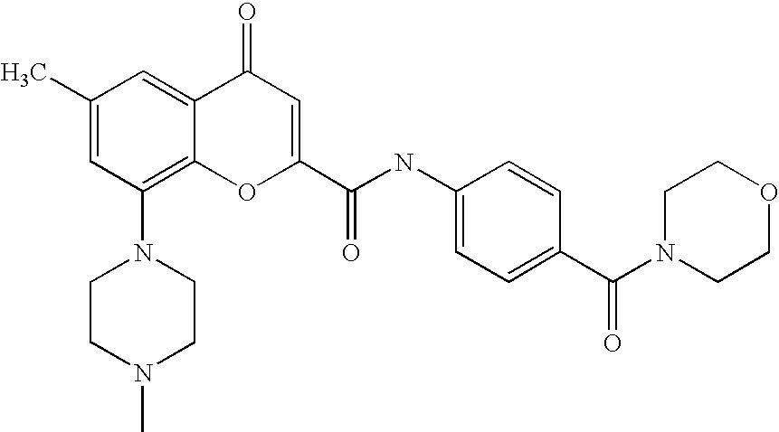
C1(C)=CC(N2CCN(C)CC2)=C2C(=C1)C(=O)C=C(C(=O)NC1=CC=C(C(N3CCOCC3)=O)C=C1)O2
